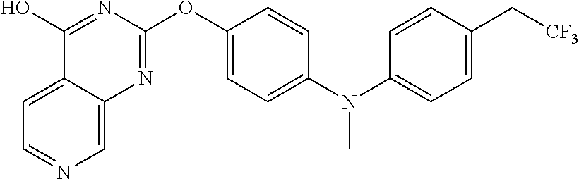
C1=C2C(=CN=C1)N=C(OC1=CC=C(N(C3=CC=C(C[CF3])C=C3)C)C=C1)N=C2O
